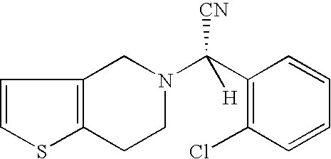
C12=C(CCN(C(C3=C(Cl)C=CC=C3)([H])[CN])C1)SC=C2
